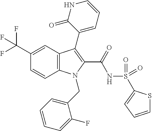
C1(C(F)(F)F)=CC2=C(C=C1)N(CC1=CC=CC=C1F)C(C(=O)NS(=O)(=O)C1=CC=CS1)=C2C1=CC=CNC1=O
